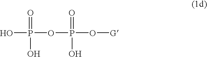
OP(OP(O[G])(=O)O)(=O)O
